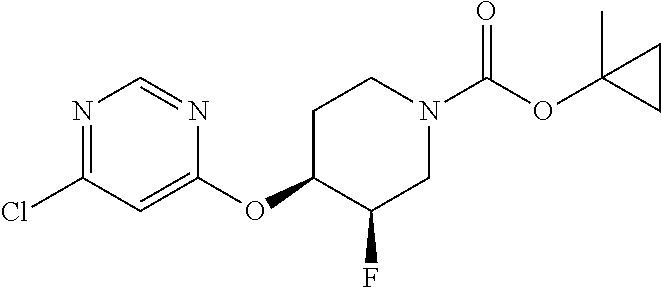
C1(Cl)=NC=NC(OC2C(F)CN(C(OC3(C)CC3)=O)CC2)=C1
